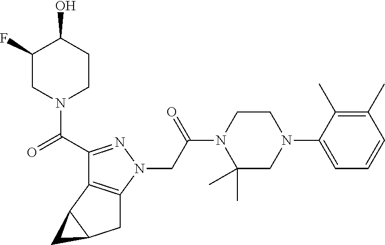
C1CN(C(C2=NN(CC(N3C(C)(C)CN(C4=CC=CC(C)=C4C)CC3)=O)C3=C2C2C(C3)C2)=O)CC(F)C1O
